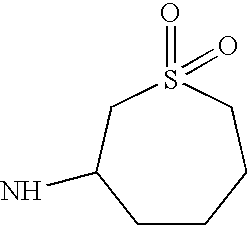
C1CCCS(=O)(=O)CC1N
